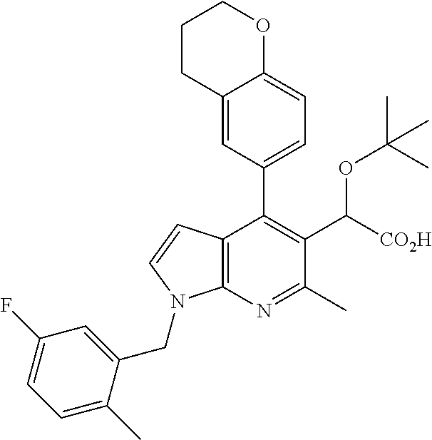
C12=C(N=C(C)C(C([CO2H])OC(C)(C)C)=C1C1=CC=C3C(=C1)CCCO3)N(CC1=CC(F)=CC=C1C)C=C2
